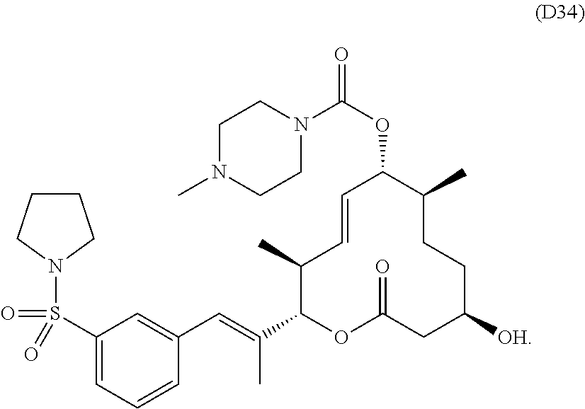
C1(C)C(C(=CC2=CC(S(=O)(N3CCCC3)=O)=CC=C2)C)OC(=O)CC([OH])CCC(C)C(OC(=O)N2CCN(C)CC2)C=C1
